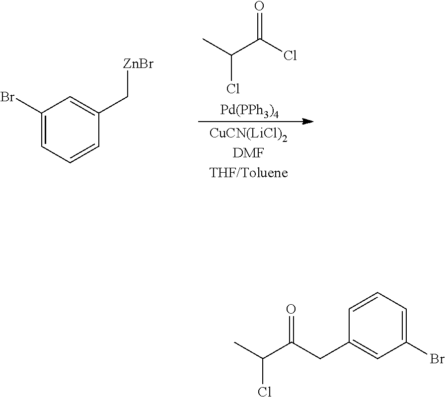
CC(C(Cl)=O)Cl.[Pd(PPh3)4].C1(Br)=CC=CC(C[ZnBr])=C1.C1=CC=C(Br)C=C1CC(C(C)Cl)=O
